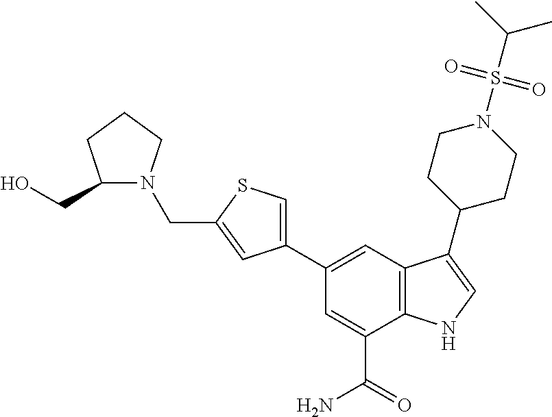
C1(C2=CSC(CN3C(CO)CCC3)=C2)=CC2=C(C(C(=O)N)=C1)NC=C2C1CCN(S(C(C)C)(=O)=O)CC1
